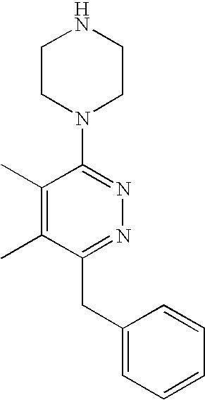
C1(C)=C(C)C(CC2=CC=CC=C2)=NN=C1N1CCNCC1
